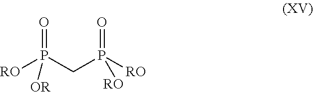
O=P(CP([RO])(=O)[RO])([RO])[OR]
